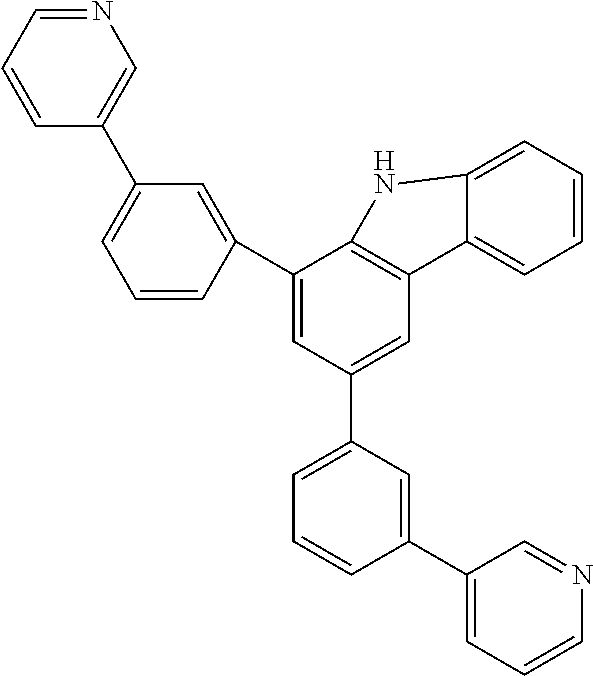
C1=CC=NC=C1C1=CC=CC(C2=CC(C3=CC=CC(C4=CC=CN=C4)=C3)=CC3=C2NC2=CC=CC=C32)=C1
